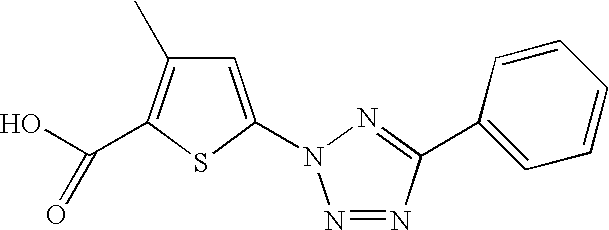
C1=C(N2N=NC(C3=CC=CC=C3)=N2)SC(C(O)=O)=C1C
